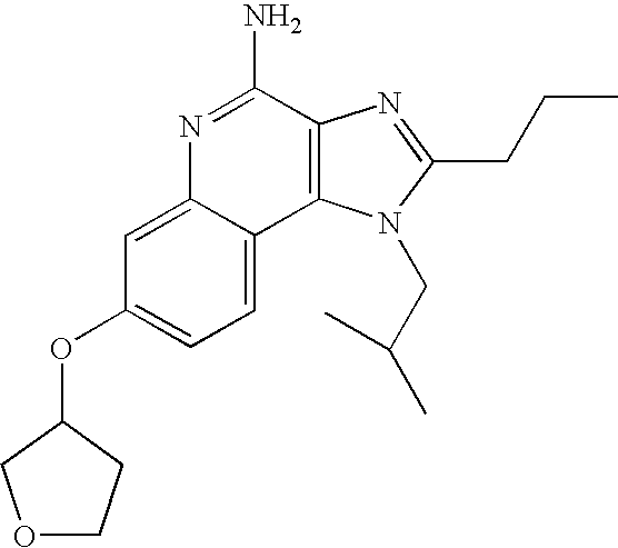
C1=C2C(=CC=C1OC1COCC1)C1=C(C(N)=N2)N=C(CCC)N1CC(C)C
